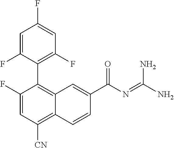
C1(F)=CC([CN])=C2C(=C1C1=C(F)C=C(F)C=C1F)C=C(C(N=C(N)N)=O)C=C2
